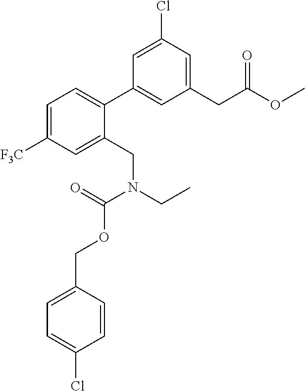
C1=C([F3C])C=C(CN(CC)C(=O)OCC2=CC=C(Cl)C=C2)C(C2=CC(CC(OC)=O)=CC(Cl)=C2)=C1
